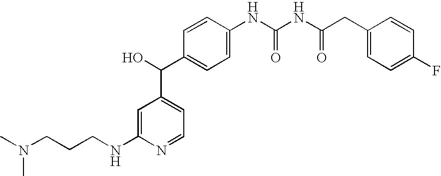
N(CCCNC1=CC(C(C2=CC=C(NC(NC(CC3=CC=C(F)C=C3)=O)=O)C=C2)O)=CC=N1)(C)C
